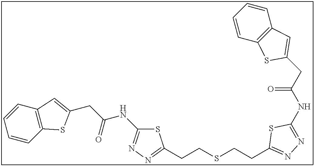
C1(NC(CC2=CC3=C(S2)C=CC=C3)=O)=NN=C(CCSCCC2=NN=C(NC(CC3=CC4=C(S3)C=CC=C4)=O)S2)S1
